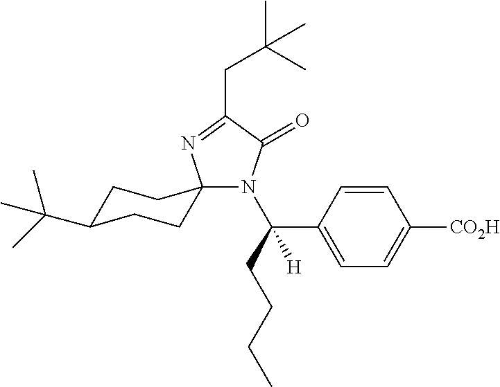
C1C(C(C)(C)C)CCC2(C1)N(C(CCCC)(C1=CC=C([CO2H])C=C1)[H])C(=O)C(CC(C)(C)C)=N2
